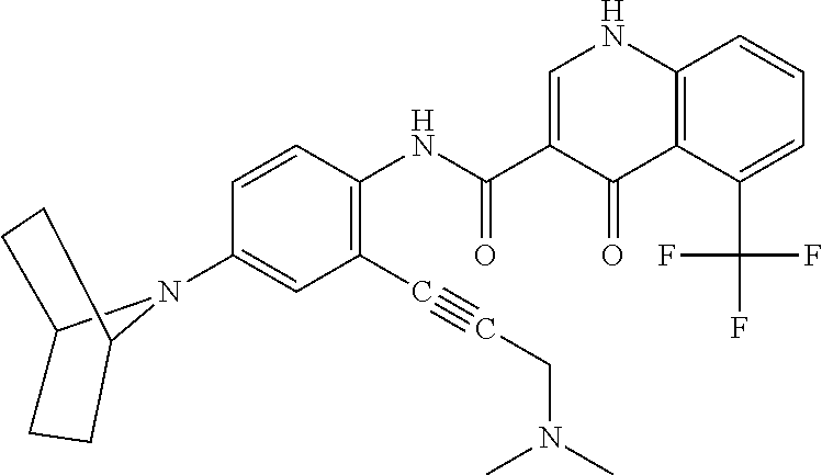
C1=CC(NC(=O)C2=CNC3=C(C2=O)C(C(F)(F)F)=CC=C3)=C(C$CCN(C)C)C=C1N1C2CCC1CC2
